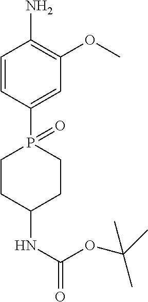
C1=CC(P2(=O)CCC(NC(=O)OC(C)(C)C)CC2)=CC(OC)=C1N
